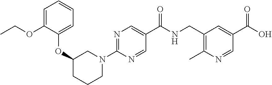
O(C1CCCN(C2=NC=C(C(NCC3=C(C)N=CC(C(O)=O)=C3)=O)C=N2)C1)C1=CC=CC=C1OCC
